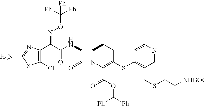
C1(Cl)=C(C(C(=O)NC2C(=O)N3C2CCC(SC2=C(CSCC[NHBOC])C=NC=C2)=C3C(OC([Ph])[Ph])=O)=NOC([Ph])([Ph])[Ph])N=C(N)S1
